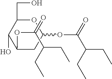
C(CC)(C(OC1CC(OC(C(CC)CC)=O)C(O)C(CO)O1)=O)CC
